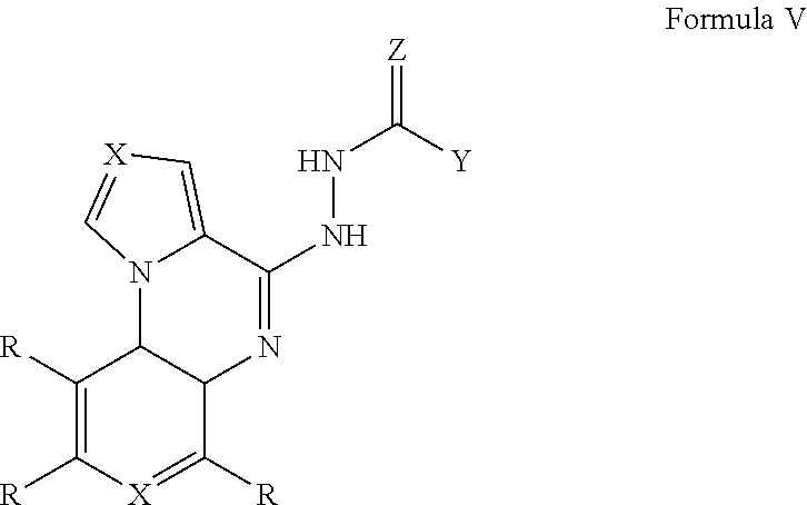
C1([R])=C([R])[X]=C([R])C2C1N1C(=C[X]=C1)C(NNC(=[Z])[Y])=N2
